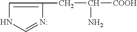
C(C(N)[COOH])C1=CNC=N1
